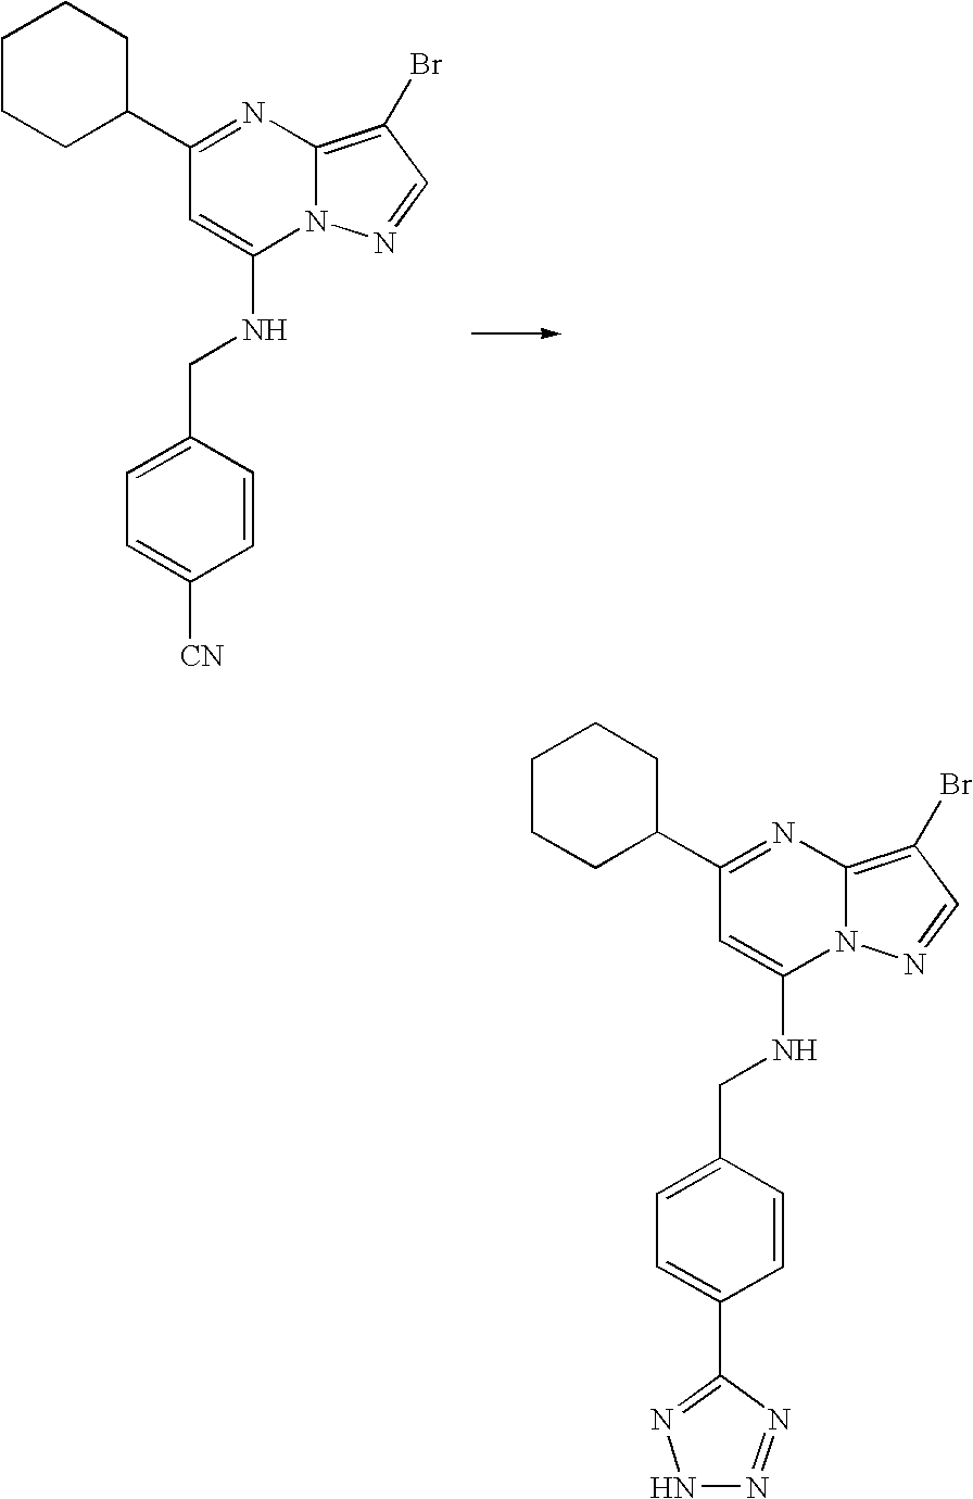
C1CCC(C2=NC3=C(Br)C=NN3C(NCC3=CC=C([CN])C=C3)=C2)CC1.C1CCC(C2=NC3=C(Br)C=NN3C(NCC3=CC=C(C4=NNN=N4)C=C3)=C2)CC1
